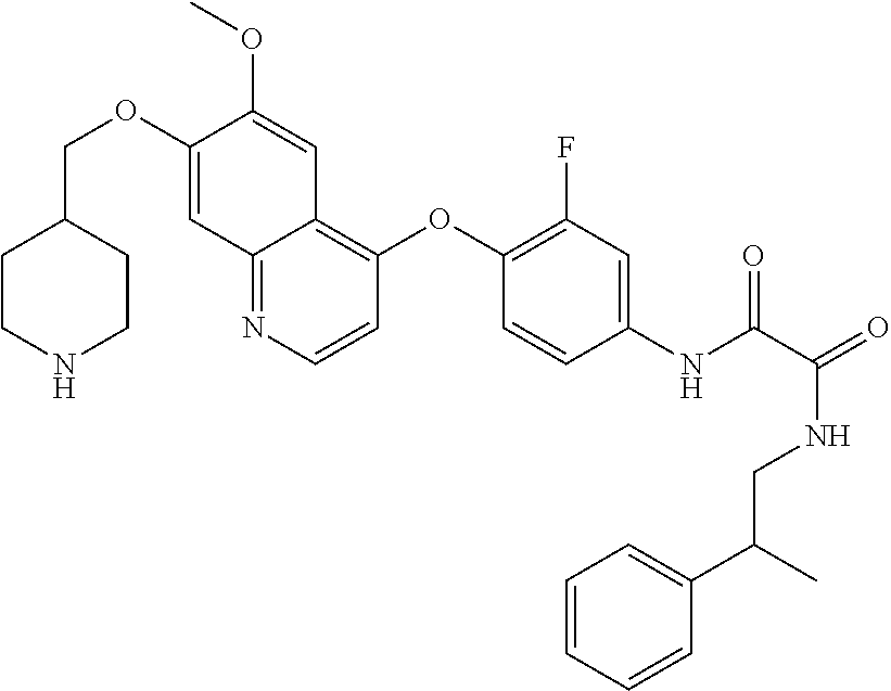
C1CNCCC1COC1=CC2=NC=CC(OC3=C(F)C=C(NC(C(=O)NCC(C4=CC=CC=C4)C)=O)C=C3)=C2C=C1OC
